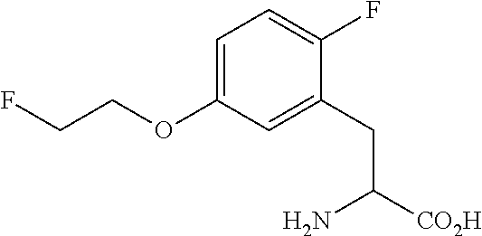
C1=C(OCCF)C=C(CC([CO2H])N)C(F)=C1
